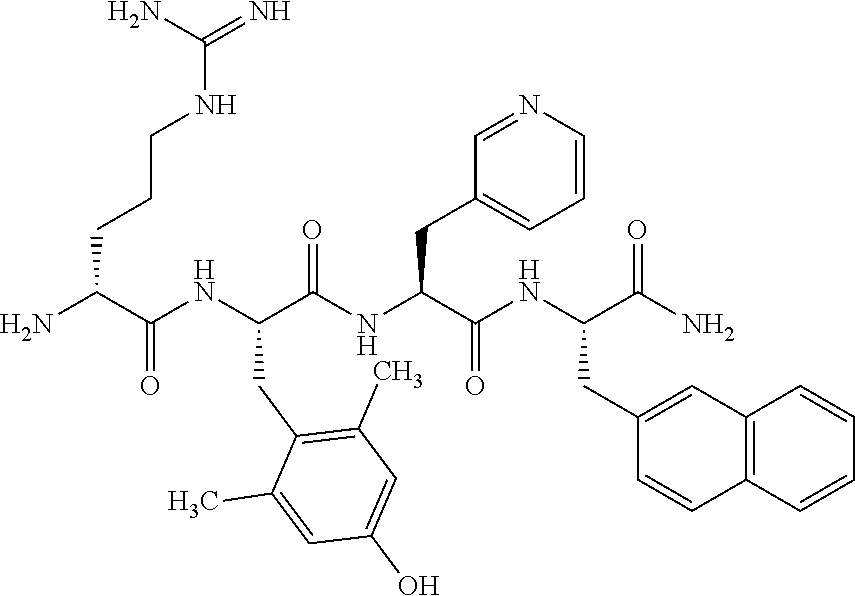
NC(C(NC(C(NC(C(NC(C(N)=O)CC1=CC2=C(C=C1)C=CC=C2)=O)CC1=CC=CN=C1)=O)CC1=C(C)C=C(O)C=C1C)=O)CCCNC(=N)N
